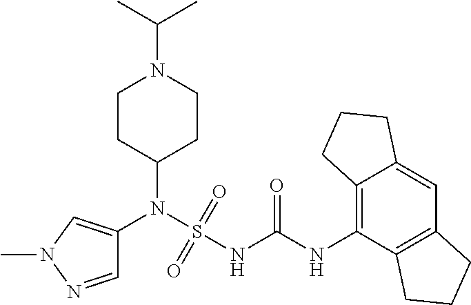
C1(N(S(NC(NC2=C3C(=CC4=C2CCC4)CCC3)=O)(=O)=O)C2=CN(C)N=C2)CCN(C(C)C)CC1
